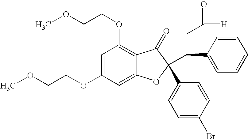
C1=C(OCCOC)C=C2C(=C1OCCOC)C(=O)C(C1=CC=C(Br)C=C1)(C(C1=CC=CC=C1)CC(=O)[H])O2
